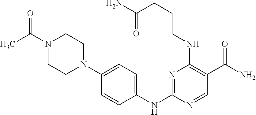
C1=CC(NC2=NC(NCCCC(N)=O)=C(C(N)=O)C=N2)=CC=C1N1CCN(C(=O)C)CC1
